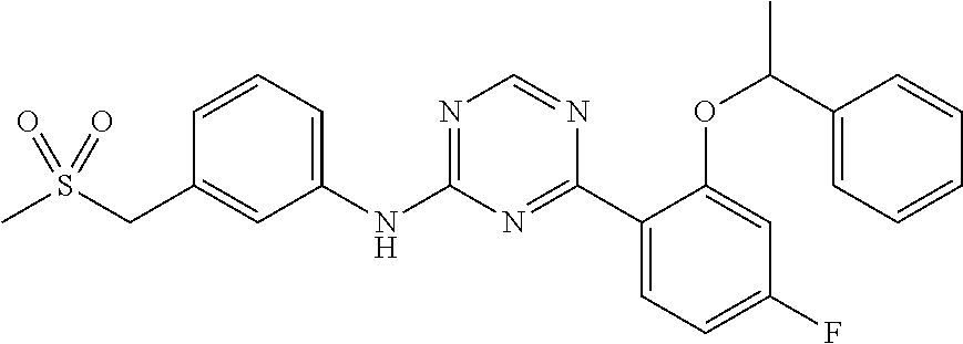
C1(NC2=NC=NC(C3=CC=C(F)C=C3OC(C3=CC=CC=C3)C)=N2)=CC=CC(CS(C)(=O)=O)=C1
